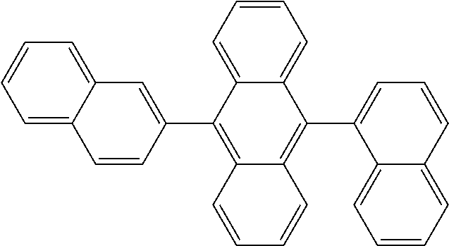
C1=C2C(=CC=C1)C=CC(C1=C3C(=C(C4=CC=CC5=CC=CC=C45)C4=CC=CC=C14)C=CC=C3)=C2
